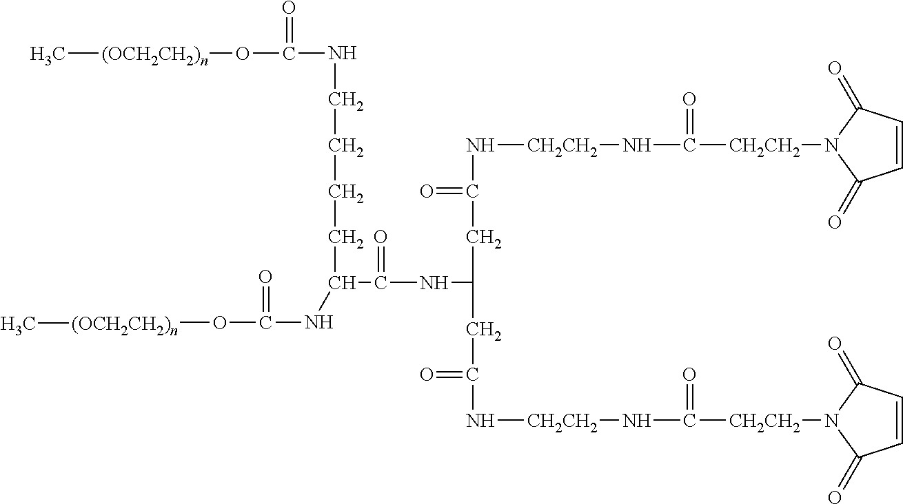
C1(=O)C=CC(=O)N1[CH2CH2]C(=O)N[CH2CH2]NC(CC(CC(=O)N[CH2CH2]NC(=O)[CH2CH2]N1C(=O)C=CC1=O)NC(=O)C(CCCCNC(O[(OCH2CH2)n]C)=O)NC(O[(OCH2CH2)n]C)=O)=O
